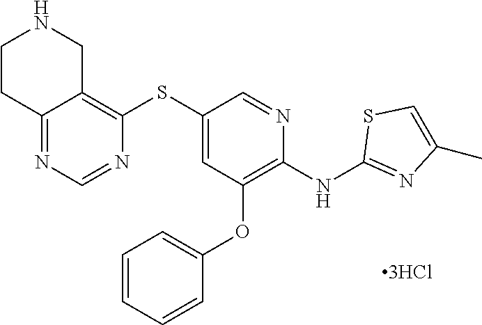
C1(SC2=C3C(=NC=N2)CCNC3)=CC(OC2=CC=CC=C2)=C(NC2=NC(C)=CS2)N=C1
